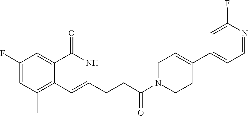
C1(F)=CC(C)=C2C(=C1)C(=O)NC(CCC(N1CCC(C3=CC=NC(F)=C3)=CC1)=O)=C2
